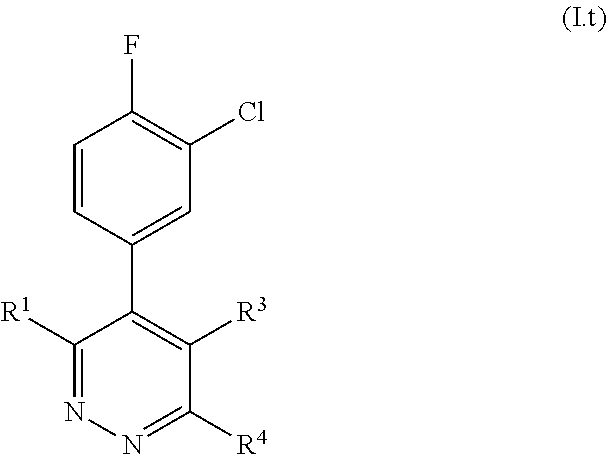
C1=CC(C2=C([R3])C([R4])=NN=C2[R1])=CC(Cl)=C1F
